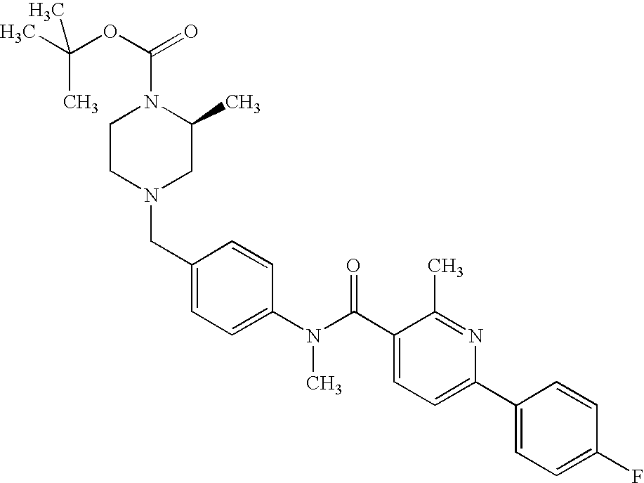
CC(OC(=O)N1CCN(CC2=CC=C(N(C(C3=CC=C(C4=CC=C(F)C=C4)N=C3C)=O)C)C=C2)CC1C)(C)C
